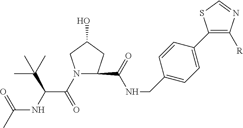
N1(C(C(NC(C)=O)C(C)(C)C)=O)CC(O)CC1C(NCC1=CC=C(C2=C([R])N=CS2)C=C1)=O
